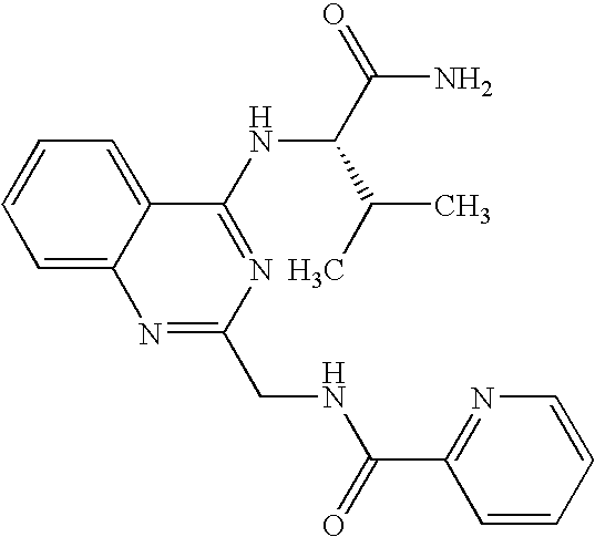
C1=CC=C2C(=C1)N=C(CNC(C1=NC=CC=C1)=O)N=C2NC(C(N)=O)C(C)C
